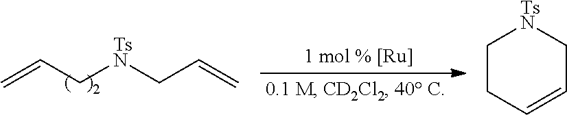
C=CC[TsN]CC=C.C1CC=CC[TsN]1
